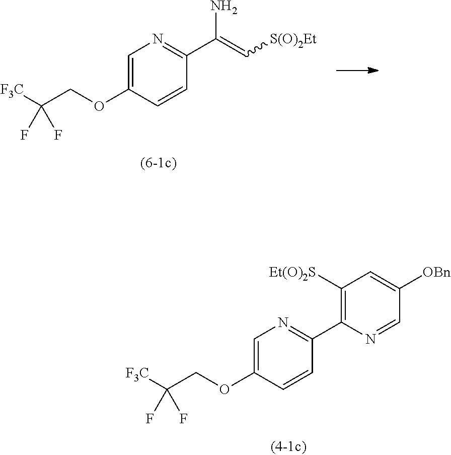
C1=C(OCC([F3C])(F)F)C=CC(C(=C[S(O)2Et])N)=N1.C1=C(OCC([F3C])(F)F)C=CC(C2=C([Et(O)2S])C=C([OBn])C=N2)=N1
